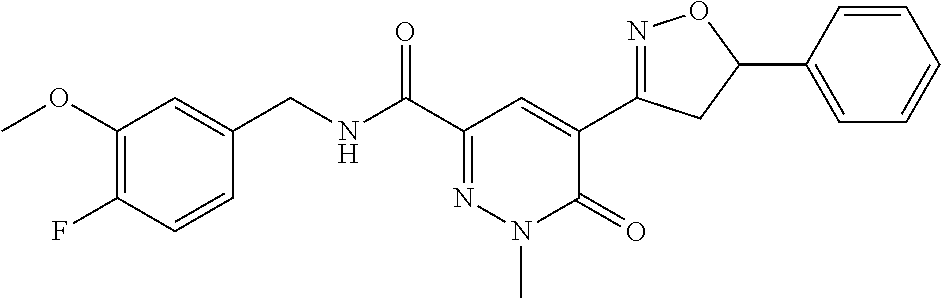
C1(CNC(C2=NN(C)C(=O)C(C3=NOC(C4=CC=CC=C4)C3)=C2)=O)=CC(OC)=C(F)C=C1
